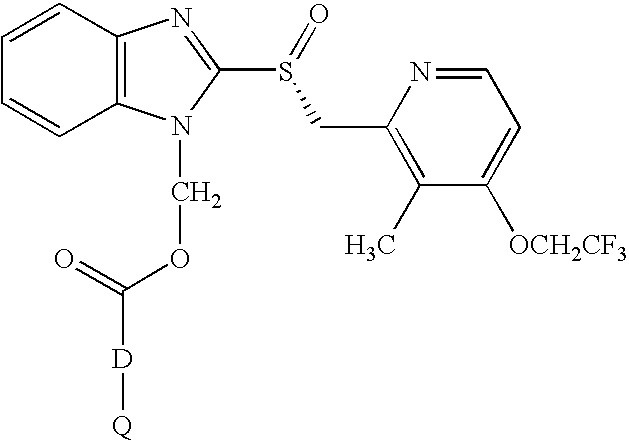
C12=C(N(COC([D][Q])=O)C(S(=O)CC3=C(C)C([OCH2CF3])=CC=N3)=N1)C=CC=C2
